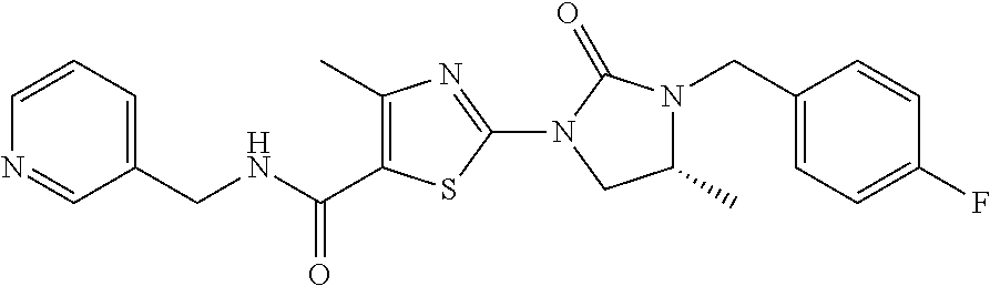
C1(C)=C(C(=O)NCC2=CC=CN=C2)SC(N2C(=O)N(CC3=CC=C(F)C=C3)C(C)C2)=N1
